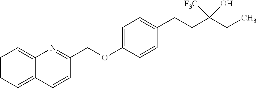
C1=CC=C2C(=C1)N=C(COC1=CC=C(CCC(CC)([F3C])O)C=C1)C=C2
